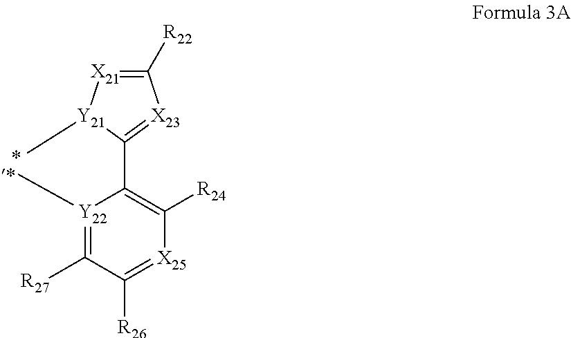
C1([R22])=[X21][Y21](C)C(C2=C([R24])[X25]=C([R26])C([R27])=[Y22]2C)=[X23]1
